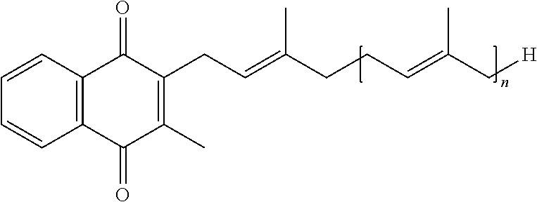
C1=CC2=C(C=C1)C(=O)C(C)=C(CC=C(CCC=C(C[H])C)C)C2=O
